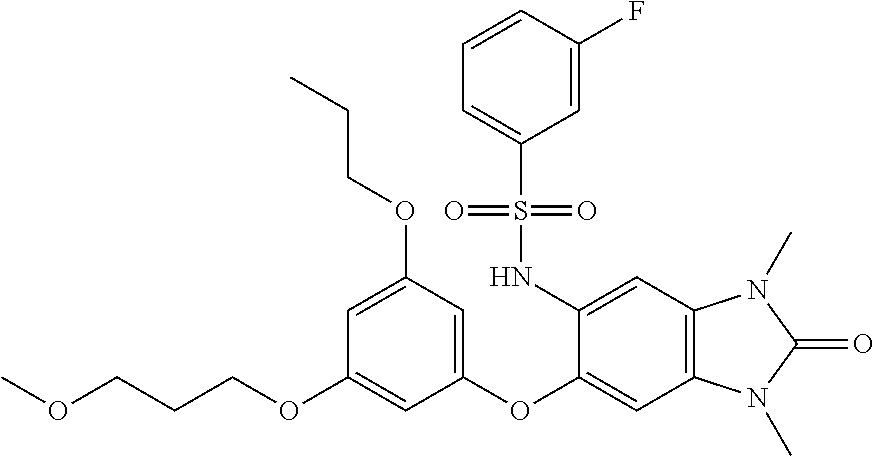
O(CCCOC1=CC(OC2=CC3=C(C=C2NS(C2=CC=CC(F)=C2)(=O)=O)N(C)C(=O)N3C)=CC(OCCC)=C1)C
